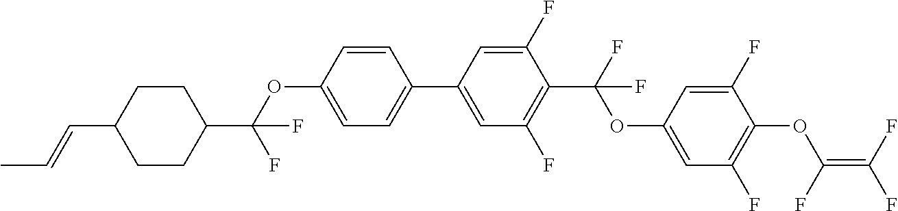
C1(C2=CC=C(OC(C3CCC(C=CC)CC3)(F)F)C=C2)=CC(F)=C(C(F)(OC2=CC(F)=C(OC(=C(F)F)F)C(F)=C2)F)C(F)=C1
